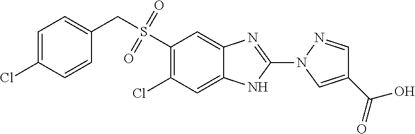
C1(S(CC2=CC=C(Cl)C=C2)(=O)=O)=C(Cl)C=C2C(=C1)N=C(N1N=CC(C(O)=O)=C1)N2
